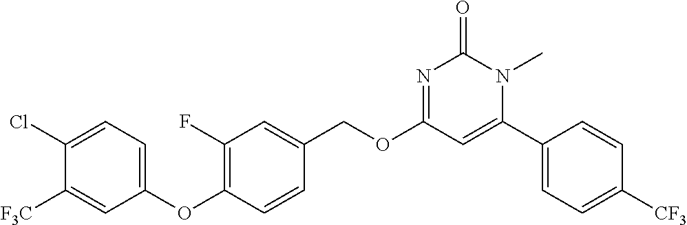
C1(Cl)=CC=C(OC2=C(F)C=C(COC3=NC(=O)N(C)C(C4=CC=C([CF3])C=C4)=C3)C=C2)C=C1[F3C]
